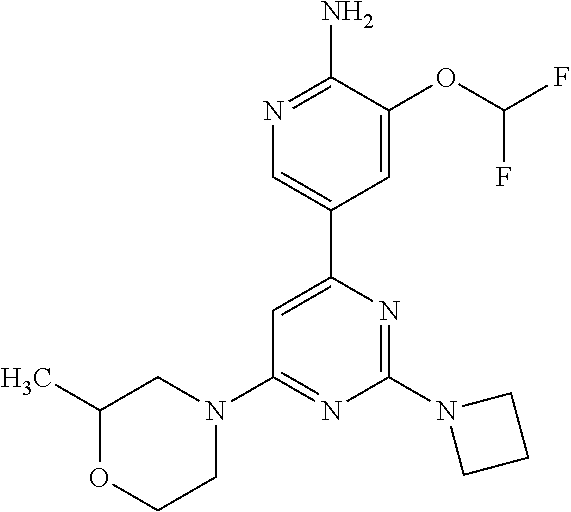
N1=C(N)C(OC(F)F)=CC(C2=CC(N3CC(C)OCC3)=NC(N3CCC3)=N2)=C1
